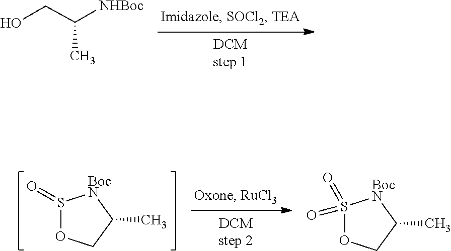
[DCMstep 1].C(CO)(C)[NHBoc].C1(C)COS(=O)[BocN]1.[DCMstep 2].C1(C)COS(=O)(=O)[BocN]1
